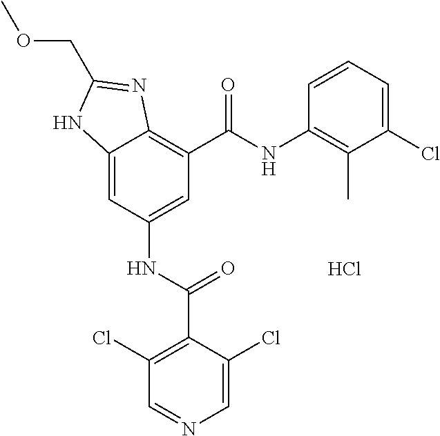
C12=CC(NC(C3=C(Cl)C=NC=C3Cl)=O)=CC(C(NC3=C(C)C(Cl)=CC=C3)=O)=C1N=C(COC)N2.Cl
